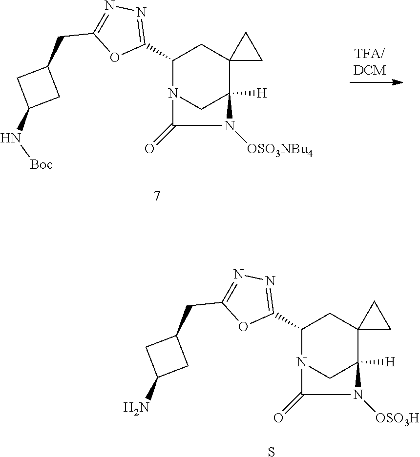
C1C2([H])N([OSO3NBu4])C(=O)N1C(C1=NN=C(CC3CC(N[Boc])C3)O1)CC21CC1.C1C2([H])N([OSO3H])C(=O)N1C(C1=NN=C(CC3CC(N)C3)O1)CC21CC1.S
